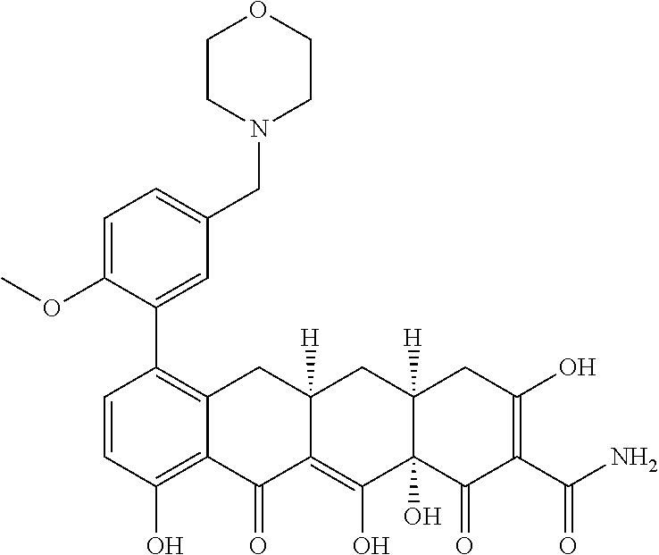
C1=CC(O)=C2C(=C1C1=CC(CN3CCOCC3)=CC=C1OC)CC1([H])C(=C(O)C3(O)C([H])(C1)CC(O)=C(C(N)=O)C3=O)C2=O
